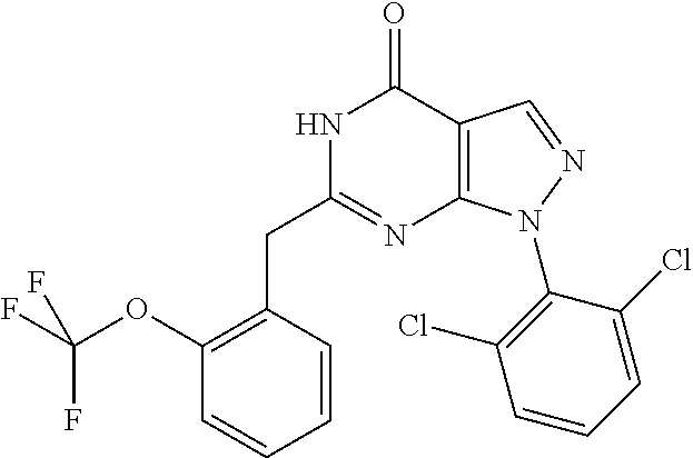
C1(OC(F)(F)F)=C(CC2=NC3=C(C(=O)N2)C=NN3C2=C(Cl)C=CC=C2Cl)C=CC=C1
